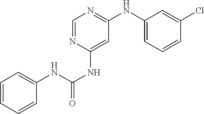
C1=NC(NC(=O)NC2=CC=CC=C2)=CC(NC2=CC=CC(Cl)=C2)=N1
